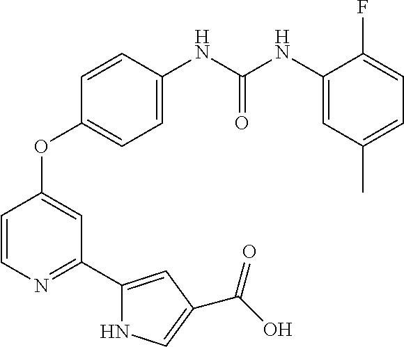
C1=C(NC(NC2=CC(C)=CC=C2F)=O)C=CC(OC2=CC(C3=CC(C(=O)O)=CN3)=NC=C2)=C1
